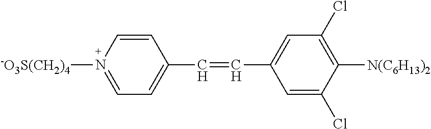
C1=CC(C=CC2=CC(Cl)=C([N(C6H13)2])C(Cl)=C2)=CC=N1[-O3S(CH2)4]
